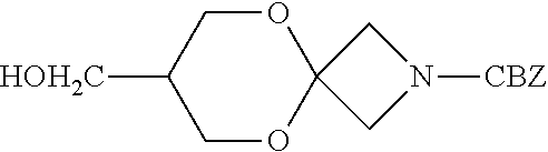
C1OC2(OCC1[HOH2C])CN([CBZ])C2
